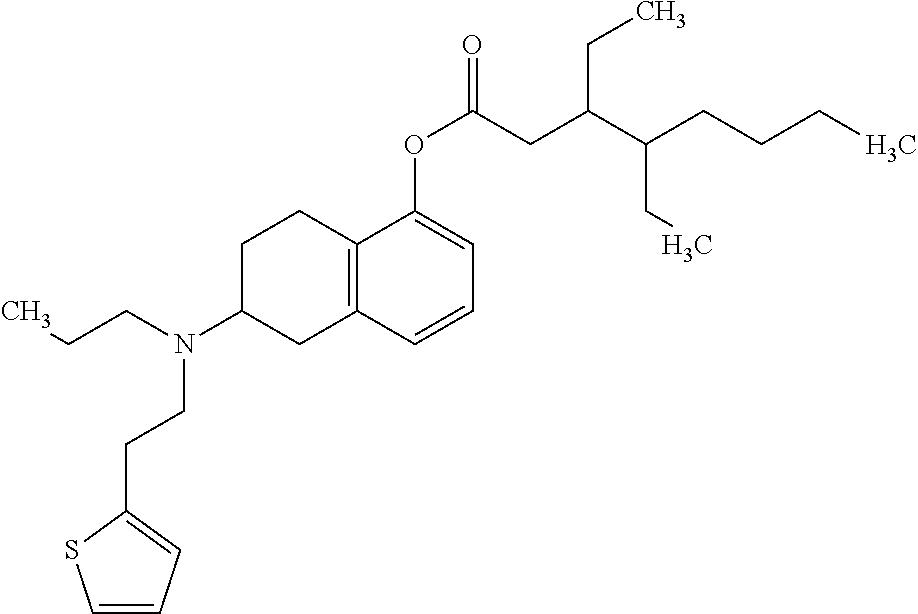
C1C2=C(CC(N(CCC)CCC3=CC=CS3)C1)C=CC=C2OC(CC(C(CCCC)CC)CC)=O
